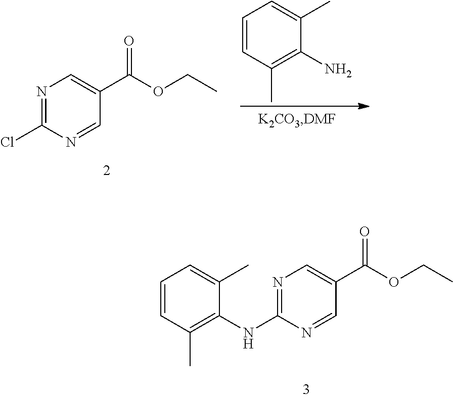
N1=C(NC2=C(C)C=CC=C2C)N=CC(C(OCC)=O)=C1.N1=C(Cl)N=CC(C(OCC)=O)=C1.C1=CC(C)=C(N)C(C)=C1
